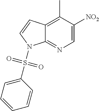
C12=C(C)C([NO2])=CN=C1N(S(=O)(=O)C1=CC=CC=C1)C=C2
